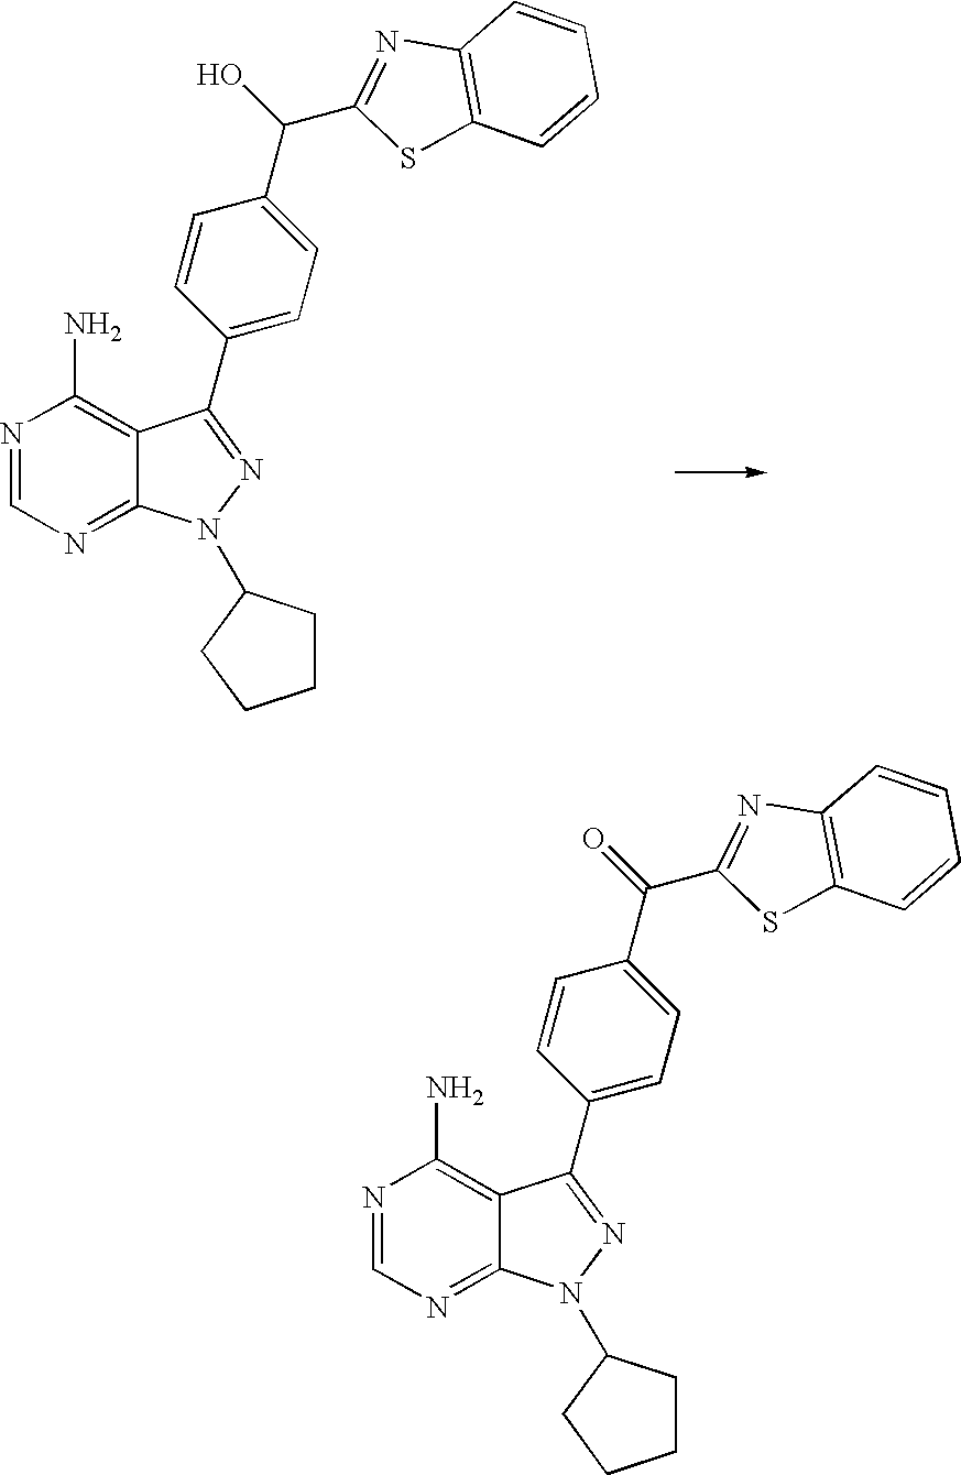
N1=CN=C2C(=C1N)C(C1=CC=C(C(C3=NC4=C(S3)C=CC=C4)O)C=C1)=NN2C1CCCC1.N1=CN=C2C(=C1N)C(C1=CC=C(C(C3=NC4=C(S3)C=CC=C4)=O)C=C1)=NN2C1CCCC1
